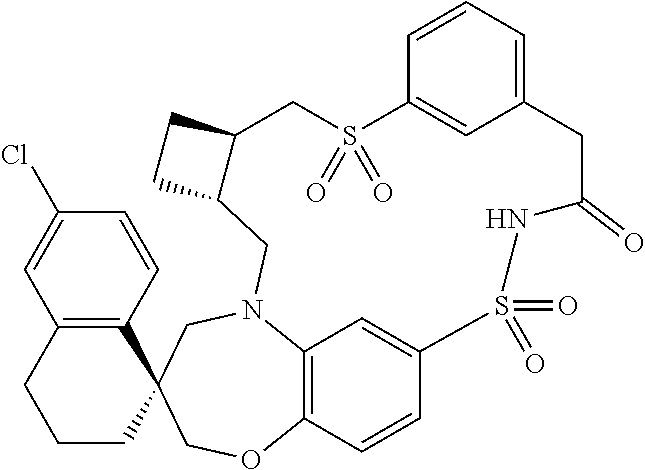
C12=C(C=CC(Cl)=C1)C1(CCC2)COC2=C3N(C1)CC1C(CC1)CS(=O)(=O)C1=CC(=CC=C1)CC(=O)NS(=O)(=O)C(=C3)C=C2
